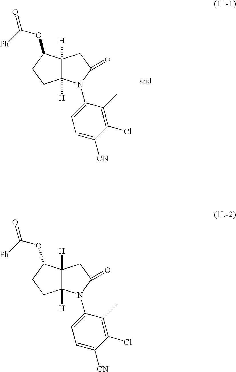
C12([H])C([H])(C(OC([Ph])=O)CC1)CC(=O)N2C1=CC=C([CN])C(Cl)=C1C.C12([H])C([H])(C(OC([Ph])=O)CC1)CC(=O)N2C1=CC=C([CN])C(Cl)=C1C
